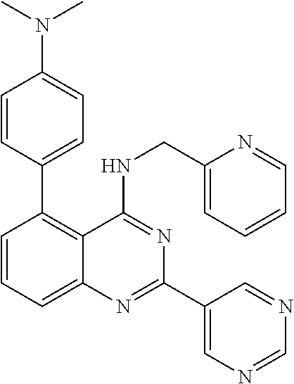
C1=CC(N(C)C)=CC=C1C1=C2C(=CC=C1)N=C(C1=CN=CN=C1)N=C2NCC1=CC=CC=N1
